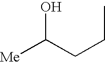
[Me]C(CCC)O
